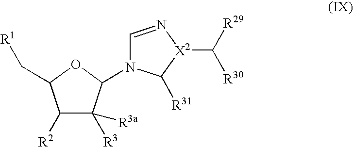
C1([R2])C([R3])([R3a])C(N2C=N[X2](C([R30])[R29])C2[R31])OC1C[R1]
